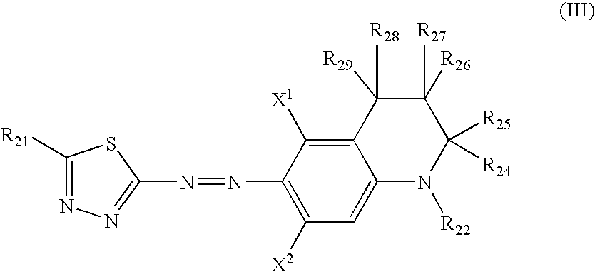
C1([R21])=NN=C(N=NC2=C([X2])C=C3C(=C2[X1])C([R29])([R28])C([R27])([R26])C([R25])([R24])N3[R22])S1
